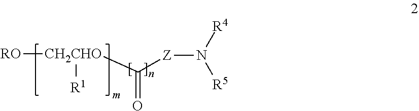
[Z](N([R5])[R4])C([CH2CHO]([RO])[R1])=O
